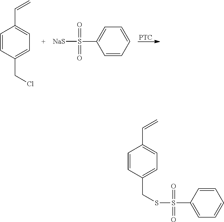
C1=CC(CCl)=CC=C1C=C.[NaS]S(C1=CC=CC=C1)(=O)=O.[PTC].S(C1=CC=CC=C1)(=O)(=O)SCC1=CC=C(C=C)C=C1
